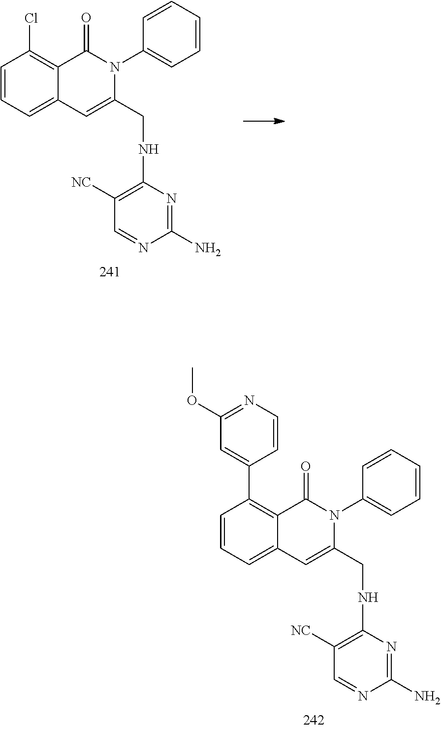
C1=CC=C2C(=C1Cl)C(=O)N(C1=CC=CC=C1)C(CNC1=C([NC])C=NC(N)=N1)=C2.C1=C(C2=C3C(=CC=C2)C=C(CNC2=C([NC])C=NC(N)=N2)N(C2=CC=CC=C2)C3=O)C=CN=C1OC
